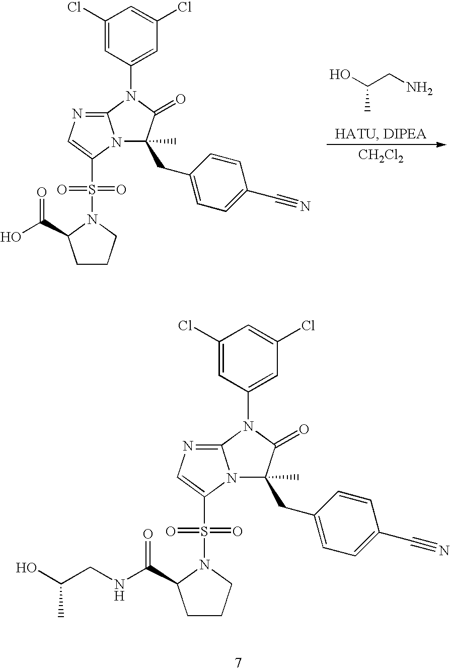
C1(Cl)=CC(N2C3=NC=C(S(N4C(C(=O)O)CCC4)(=O)=O)N3C(C)(CC3=CC=C(C#N)C=C3)C2=O)=CC(Cl)=C1.OC(CN)C.[CH2Cl2].C1(Cl)=CC(N2C3=NC=C(S(N4C(C(=O)NCC(O)C)CCC4)(=O)=O)N3C(C)(CC3=CC=C(C#N)C=C3)C2=O)=CC(Cl)=C1
